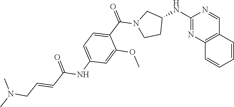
C(N1CCC(NC2=NC3=C(C=CC=C3)C=N2)C1)(=O)C1=CC=C(NC(=O)C=CCN(C)C)C=C1OC
